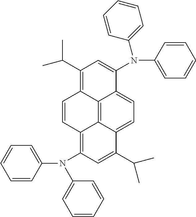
C1=CC=CC(N(C2=CC=CC=C2)C2=C3C4=C5C(=CC=C4C(C(C)C)=C2)C(N(C2=CC=CC=C2)C2=CC=CC=C2)=CC(C(C)C)=C5C=C3)=C1
